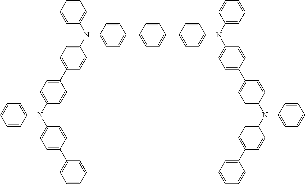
C1=CC(N(C2=CC=C(C3=CC=C(N(C4=CC=C(C5=CC=CC=C5)C=C4)C4=CC=CC=C4)C=C3)C=C2)C2=CC=CC=C2)=CC=C1C1=CC=C(C2=CC=C(N(C3=CC=CC=C3)C3=CC=C(C4=CC=C(N(C5=CC=C(C6=CC=CC=C6)C=C5)C5=CC=CC=C5)C=C4)C=C3)C=C2)C=C1
